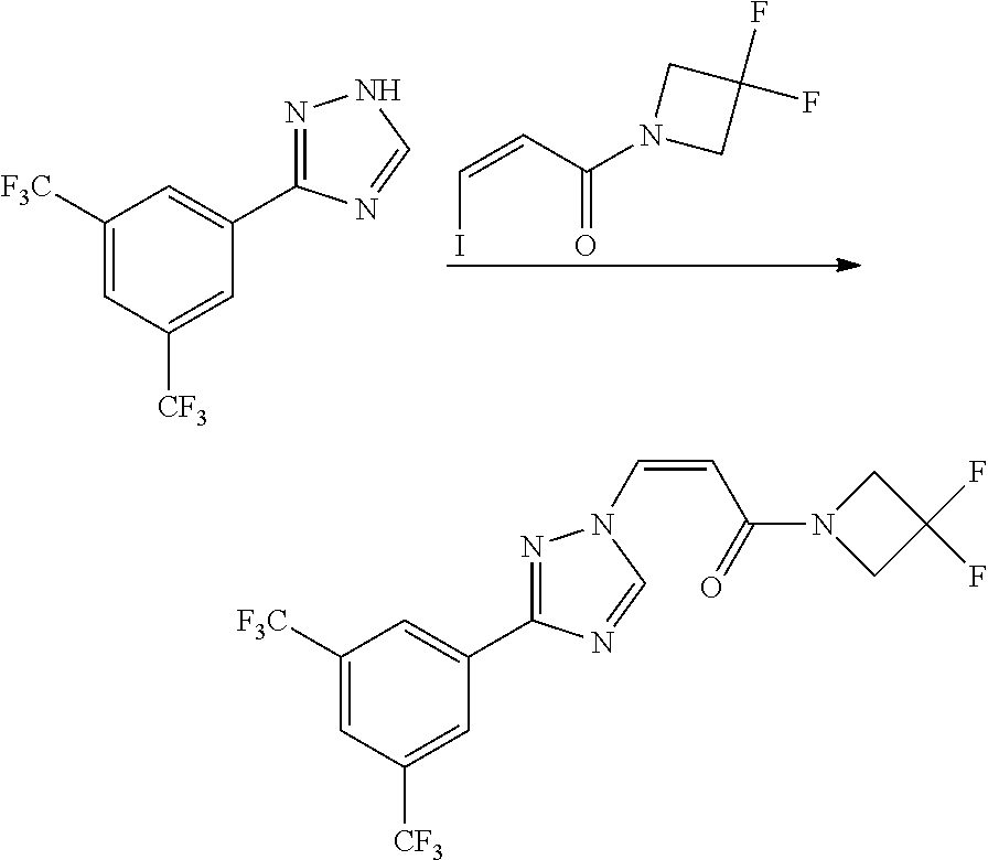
C1([F3C])=CC([CF3])=CC(C2=NN(C=CC(N3CC(F)(F)C3)=O)C=N2)=C1.C1([F3C])=CC([CF3])=CC(C2=NNC=N2)=C1.C(N1CC(F)(F)C1)(C=CI)=O
